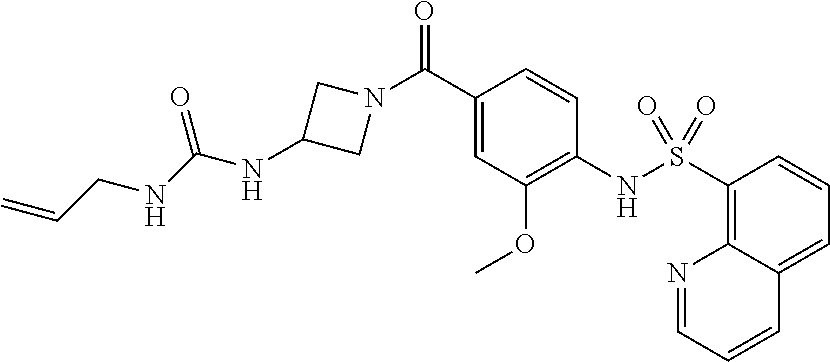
C1(C(N2CC(NC(=O)NCC=C)C2)=O)=CC(OC)=C(NS(C2=C3C(=CC=C2)C=CC=N3)(=O)=O)C=C1
